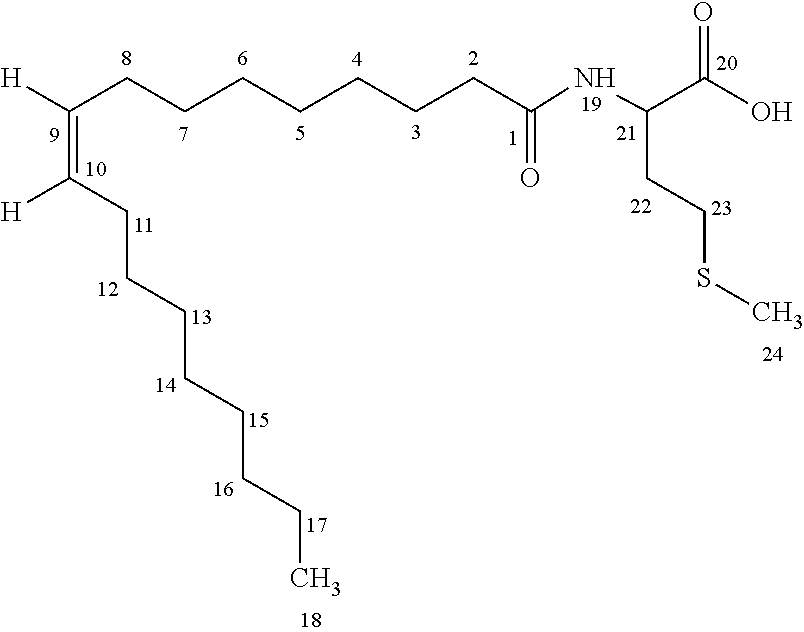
C(=C(CCCCCCCC)[H])(CCCCCCCC(NC(C(O)=O)CCSC)=O)[H]
